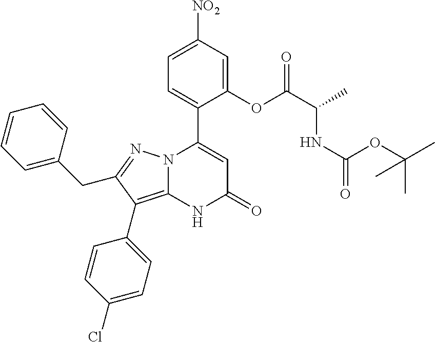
C1(OC(C(NC(=O)OC(C)(C)C)C)=O)=CC([NO2])=CC=C1C1=CC(=O)NC2=C(C3=CC=C(Cl)C=C3)C(CC3=CC=CC=C3)=NN12
